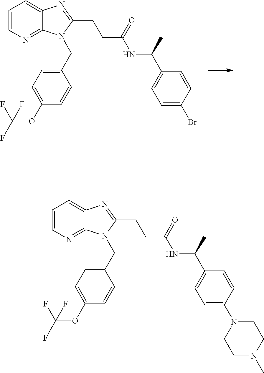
C1=CN=C2C(=C1)N=C(CCC(NC(C1=CC=C(Br)C=C1)C)=O)N2CC1=CC=C(OC(F)(F)F)C=C1.C1=CN=C2C(=C1)N=C(CCC(NC(C1=CC=C(N3CCN(C)CC3)C=C1)C)=O)N2CC1=CC=C(OC(F)(F)F)C=C1
